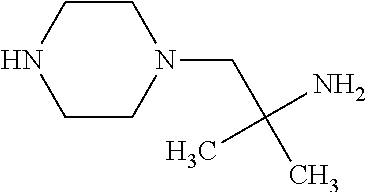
C1CNCCN1CC(C)(N)C
